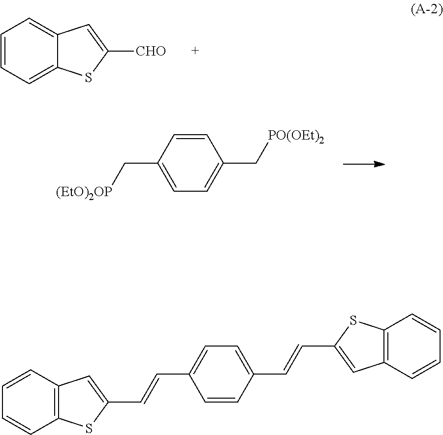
C1=CC=C2C(=C1)C=C([CHO])S2.C1=CC(C[(EtO)2OP])=CC=C1C[PO(OEt)2].C1=CC2=C(C=C1)SC(C=CC1=CC=C(C=CC3=CC4=C(S3)C=CC=C4)C=C1)=C2
